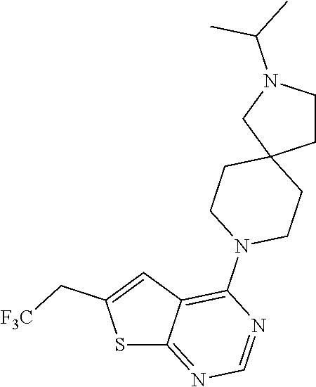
C1(N2CCC3(CCN(C(C)C)C3)CC2)=C2C(=NC=N1)SC(C[F3C])=C2
